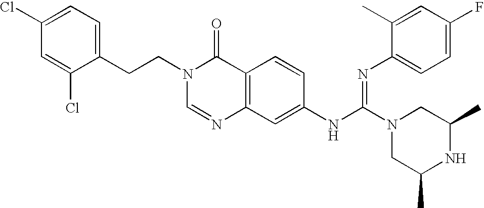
C1(Cl)=CC=C(CCN2C=NC3=C(C2=O)C=CC(NC(=NC2=CC=C(F)C=C2C)N2CC(C)NC(C)C2)=C3)C(Cl)=C1
